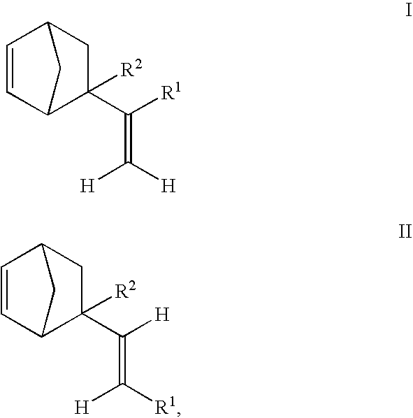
C1=CC2CC(C([R1])=C([H])[H])([R2])C1C2.C1=CC2CC(C([H])=C([R1])[H])([R2])C1C2
